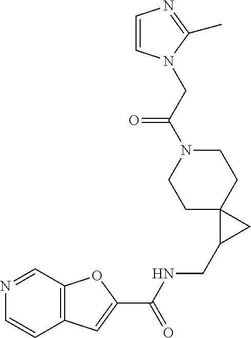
C12=C(C=NC=C1)OC(C(NCC1CC13CCN(C(=O)CN1C=CN=C1C)CC3)=O)=C2
